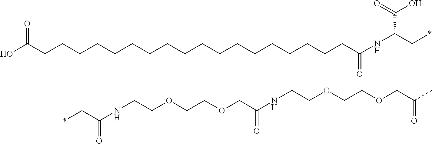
OC(CCCCCCCCCCCCCCCCCCC(NC(C(O)=O)C*)=O)=O.C(C(NCCOCCOCC(NCCOCCOCC(C)=O)=O)=O)*
